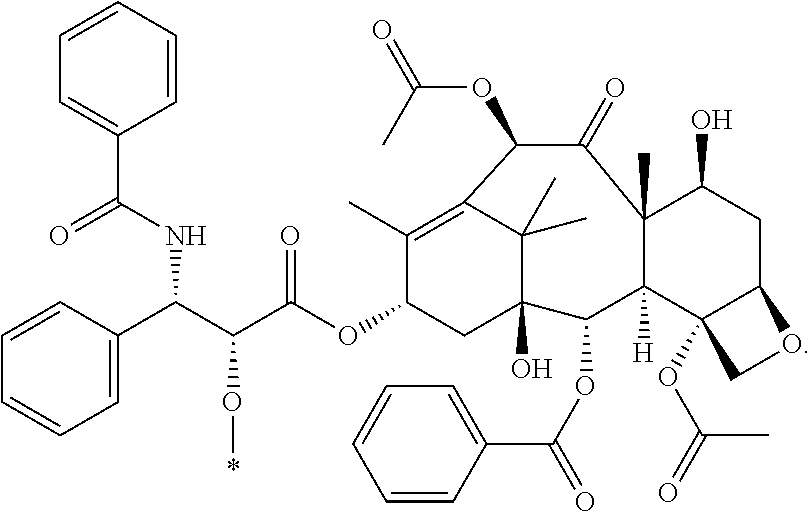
C1=CC=CC=C1C(NC(C(O*)C(OC1CC2(O)C(C)(C)C(=C1C)C(OC(=O)C)C(=O)C1(C)C([H])(C2OC(C2=CC=CC=C2)=O)C2(OC(=O)C)C(CC1O)OC2)=O)C1=CC=CC=C1)=O
